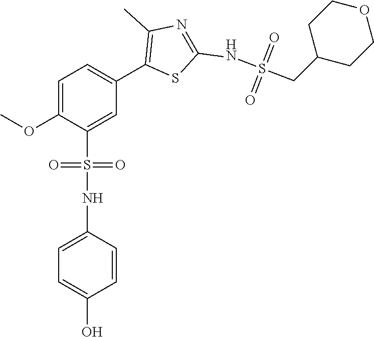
C1=C(OC)C(S(NC2=CC=C(O)C=C2)(=O)=O)=CC(C2=C(C)N=C(NS(CC3CCOCC3)(=O)=O)S2)=C1
